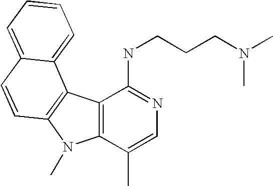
C12=C(C(C)=CN=C1NCCCN(C)C)N(C)C1=C2C2=CC=CC=C2C=C1
